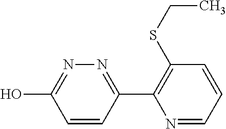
C1=CC(C2=C(SCC)C=CC=N2)=NN=C1O
